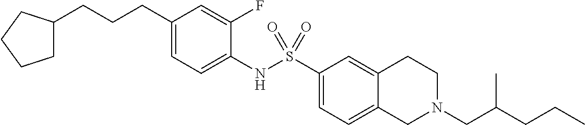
C1(CCCC2CCCC2)=CC=C(NS(C2=CC=C3C(=C2)CCN(CC(CCC)C)C3)(=O)=O)C(F)=C1
